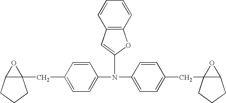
C1=C(N(C2=CC=C(CC34C(CCC3)O4)C=C2)C2=CC3=C(O2)C=CC=C3)C=CC(CC23C(CCC2)O3)=C1
